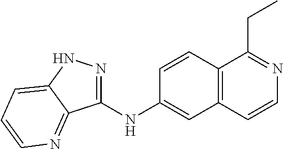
C1(NC2=CC3=C(C=C2)C(CC)=NC=C3)=NNC2=CC=CN=C12
